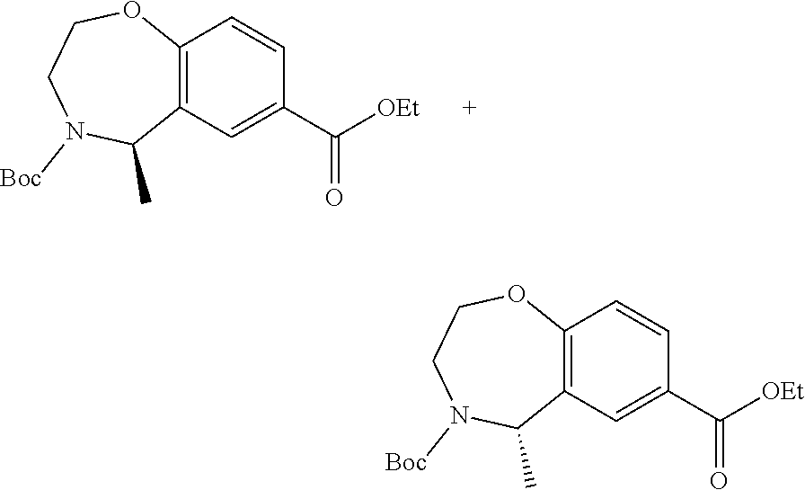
N1([Boc])C(C)C2=C(OCC1)C=CC(C([OEt])=O)=C2.N1([Boc])C(C)C2=C(OCC1)C=CC(C([OEt])=O)=C2
